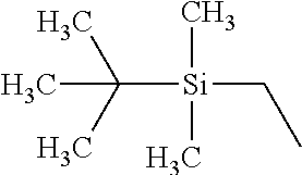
CC(C)(C)[Si](CC)(C)C
